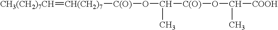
[CH3(CH2)7CH]=[CH(CH2)7][C(O)]OC([C(O)]OC([COOH])C)C
